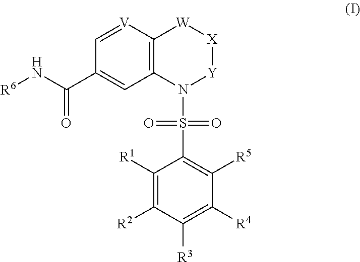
C12=C([V]=CC(C(N[R6])=O)=C1)[W][X][Y]N2S(=O)(=O)C1=C([R5])C([R4])=C([R3])C([R2])=C1[R1]
